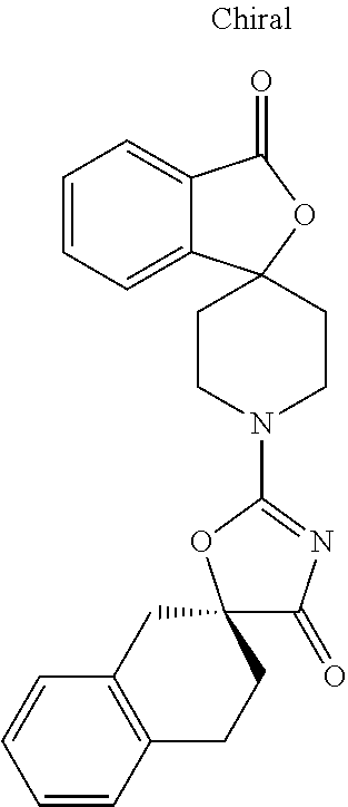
C12(C(=O)N=C(N3CCC4(CC3)C3=CC=CC=C3C(=O)O4)O1)CC1=C(CC2)C=CC=C1
